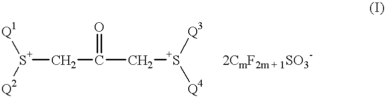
[S+](CC(C[S+]([Q3])[Q4])=O)([Q2])[Q1].[2CmF2m + 1SO3-]
